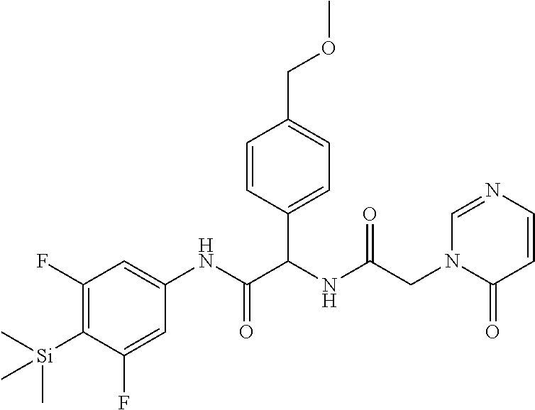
C1(F)=C([Si](C)(C)C)C(F)=CC(NC(C(NC(CN2C(=O)C=CN=C2)=O)C2=CC=C(COC)C=C2)=O)=C1
